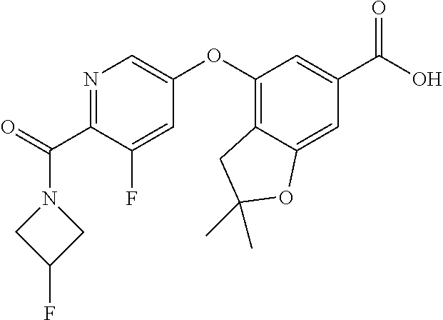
C1(OC2=CN=C(C(=O)N3CC(F)C3)C(F)=C2)=C2C(=CC(C(=O)O)=C1)OC(C)(C)C2
